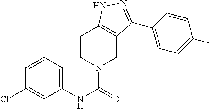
ClC1=CC(NC(=O)N2CCC3=C(C2)C(C2=CC=C(F)C=C2)=NN3)=CC=C1
